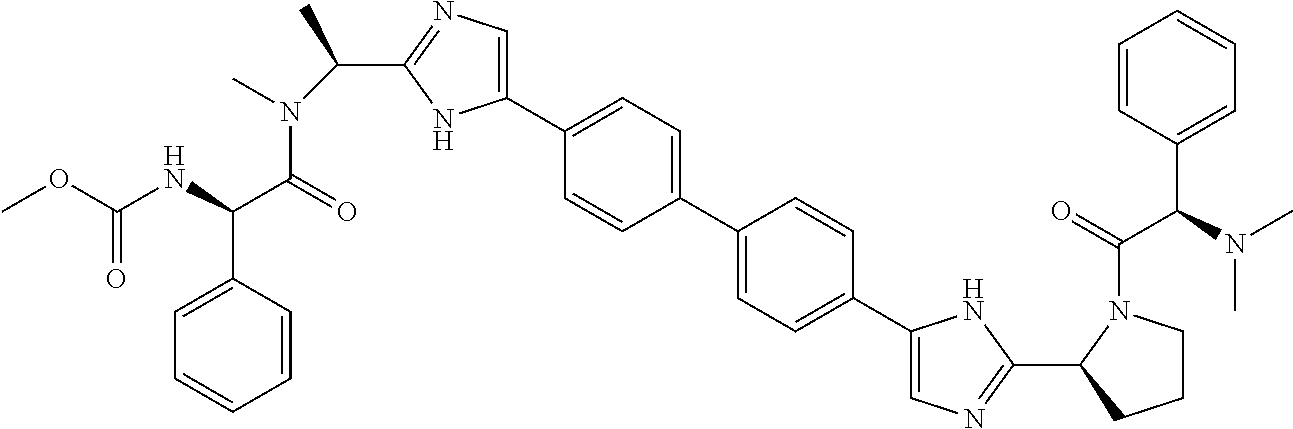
N(C(OC)=O)C(C(N(C(C)C1=NC=C(C2=CC=C(C3=CC=C(C4=CN=C(C5N(C(=O)C(N(C)C)C6=CC=CC=C6)CCC5)N4)C=C3)C=C2)N1)C)=O)C1=CC=CC=C1
